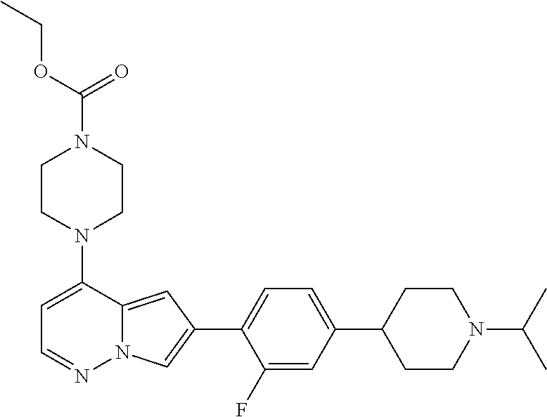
N1(C2=CC=NN3C2=CC(C2=CC=C(C4CCN(C(C)C)CC4)C=C2F)=C3)CCN(C(=O)OCC)CC1
